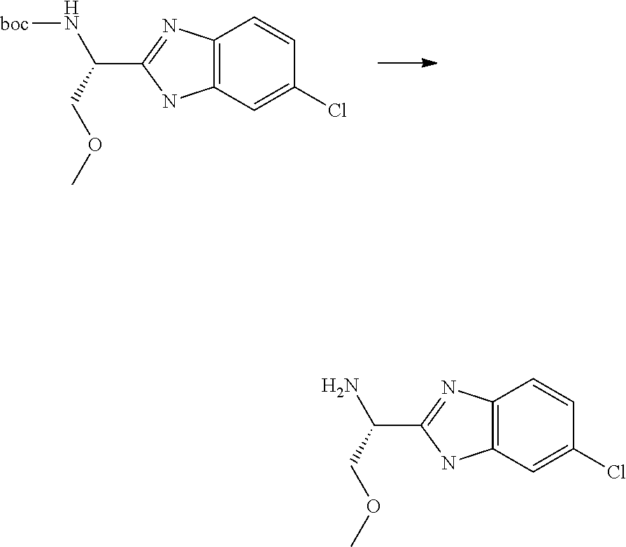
N(C(COC)C1=NC2=C(C=C(Cl)C=C2)N1)[boc].NC(COC)C1=NC2=C(C=C(Cl)C=C2)N1
